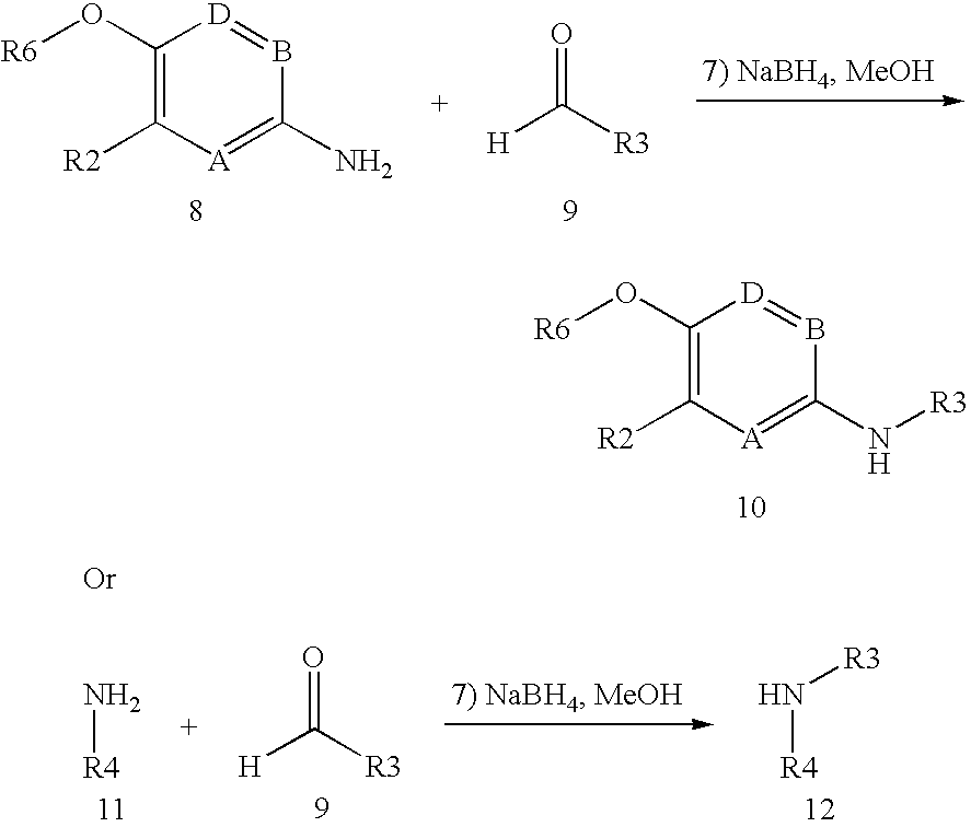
C1(O[R6])=C([R2])[A]=C(N)B=[D]1.O=C([R3])[H].C1(O[R6])=C([R2])[A]=C(N[R3])B=[D]1.O=C([R3])[H].N[R4].N([R4])[R3]
